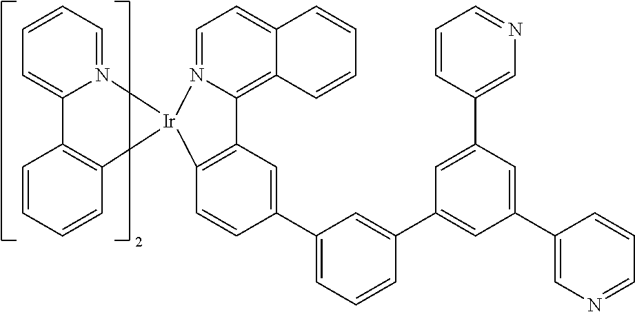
C12=C3C(=CC=N1[Ir]1(C4=C2C=C(C2=CC=CC(C5=CC(C6=CN=CC=C6)=CC(C6=CN=CC=C6)=C5)=C2)C=C4)N2=CC=CC=C2C2=C1C=CC=C2)C=CC=C3
